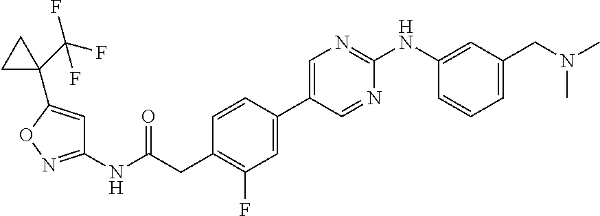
C1=CC(C2=CN=C(NC3=CC(CN(C)C)=CC=C3)N=C2)=CC(F)=C1CC(NC1=NOC(C2(C(F)(F)F)CC2)=C1)=O
